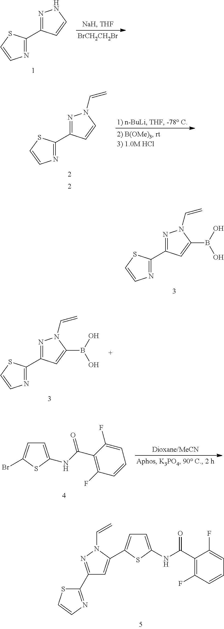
N1=C(C2=NN(C=C)C(B(O)O)=C2)SC=C1.C1(C2=NN(C=C)C(C3=CC=C(NC(C4=C(F)C=CC=C4F)=O)S3)=C2)=NC=CS1.N1=C(C2=NNC=C2)SC=C1.[BrCH2CH2Br].N1=C(C2=NN(C=C)C=C2)SC=C1.N1=C(C2=NN(C=C)C(B(O)O)=C2)SC=C1.C1=C(NC(C2=C(F)C=CC=C2F)=O)SC(Br)=C1
